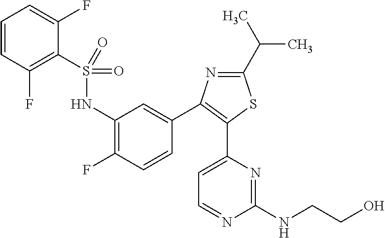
C1(NS(C2=C(F)C=CC=C2F)(=O)=O)=C(F)C=CC(C2=C(C3=CC=NC(NCCO)=N3)SC(C(C)C)=N2)=C1
